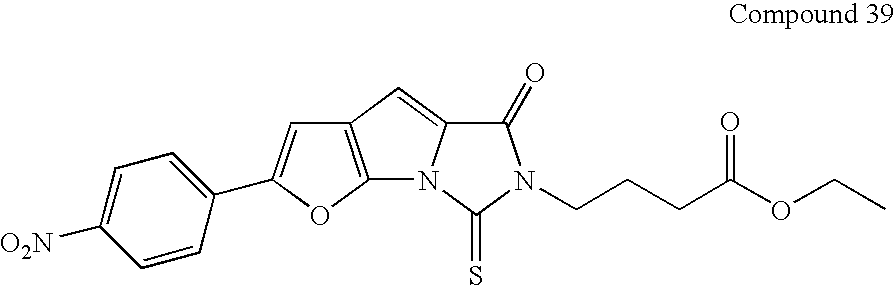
C12=C(OC(C3=CC=C([O2N])C=C3)=C1)N1C(=C2)C(=O)N(CCCC(OCC)=O)C1=S
